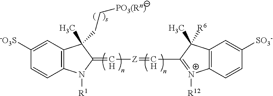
C1([-O3S])=CC2=C(C=C1)N([R1])C(=C[Z]=CC1=[N+]([R12])C3=C(C1(C)[R6])C=C([SO3-])C=C3)C2(C)CC[PO3(Rn)]
